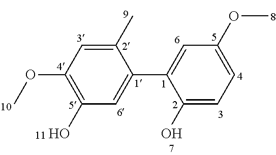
C1(C)=CC(OC)=C(O)C=C1C1=CC(OC)=CC=C1O
